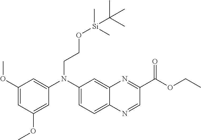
C1(OC)=CC(OC)=CC(N(C2=CC=C3C(=C2)N=C(C(OCC)=O)C=N3)CCO[Si](C)(C(C)(C)C)C)=C1
